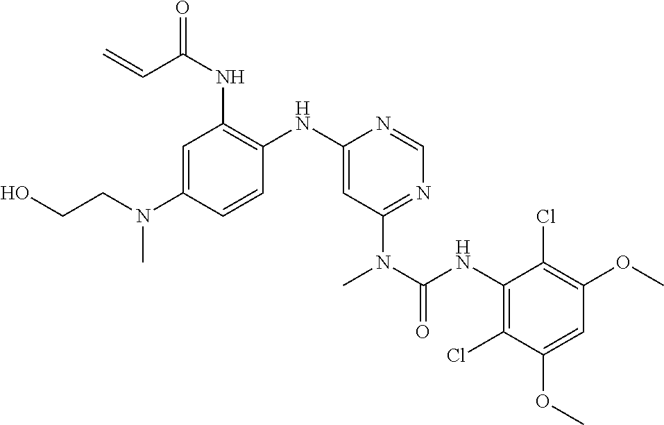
C1=C(N(CCO)C)C=CC(NC2=CC(N(C(NC3=C(Cl)C(OC)=CC(OC)=C3Cl)=O)C)=NC=N2)=C1NC(C=C)=O
